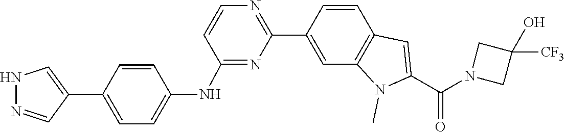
N1(C(C2=CC3=C(N2C)C=C(C2=NC=CC(NC4=CC=C(C5=CNN=C5)C=C4)=N2)C=C3)=O)CC([CF3])(O)C1
